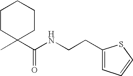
C1CC(C)(C(NCCC2=CC=CS2)=O)CCC1
